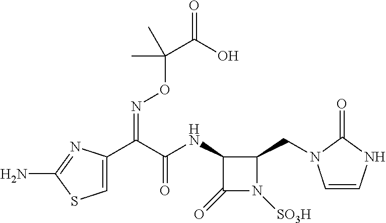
C1=C(C(C(NC2C(=O)N([SO3H])C2CN2C=CNC2=O)=O)=NOC(C(=O)O)(C)C)N=C(N)S1
